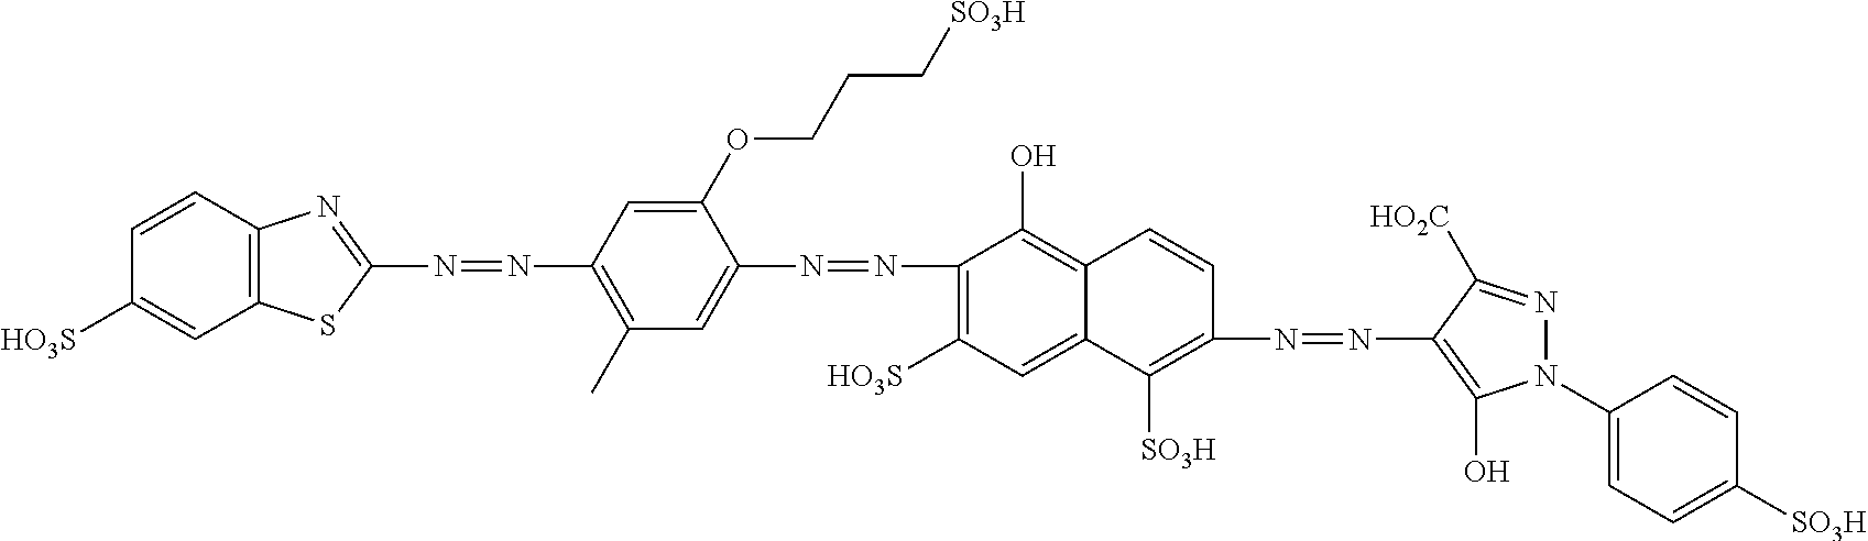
N(=NC1=C(C)C=C(N=NC2=C([HO3S])C=C3C(=C2O)C=CC(N=NC2=C(O)N(C4=CC=C([SO3H])C=C4)N=C2[HO2C])=C3[SO3H])C(OCCC[SO3H])=C1)C1=NC2=C(S1)C=C([HO3S])C=C2
